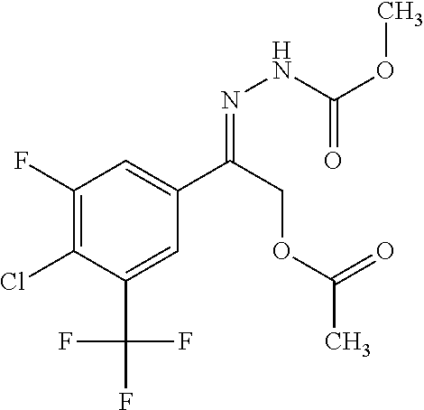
C1(F)=C(Cl)C(C(F)(F)F)=CC(C(COC(=O)C)=NNC(OC)=O)=C1
